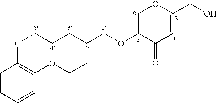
C1=CC=CC(OCC)=C1OCCCCCOC1=COC(CO)=CC1=O
